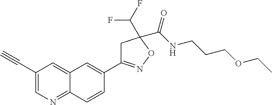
C1(C#C)=CN=C2C(=C1)C=C(C1=NOC(C(NCCCOCC)=O)(C(F)F)C1)C=C2
